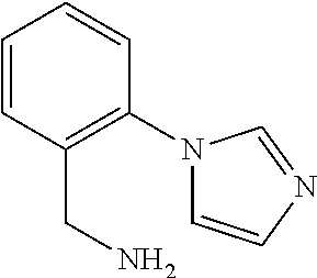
C1=CC(CN)=C(N2C=CN=C2)C=C1
